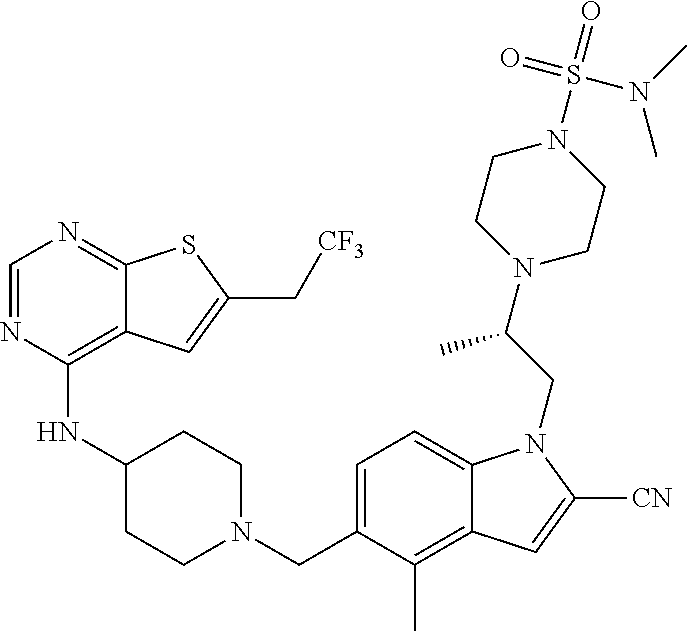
C1=NC(NC2CCN(CC3=CC=C4C(=C3C)C=C([CN])N4CC(N3CCN(S(=O)(N(C)C)=O)CC3)C)CC2)=C2C(=N1)SC(C[CF3])=C2
